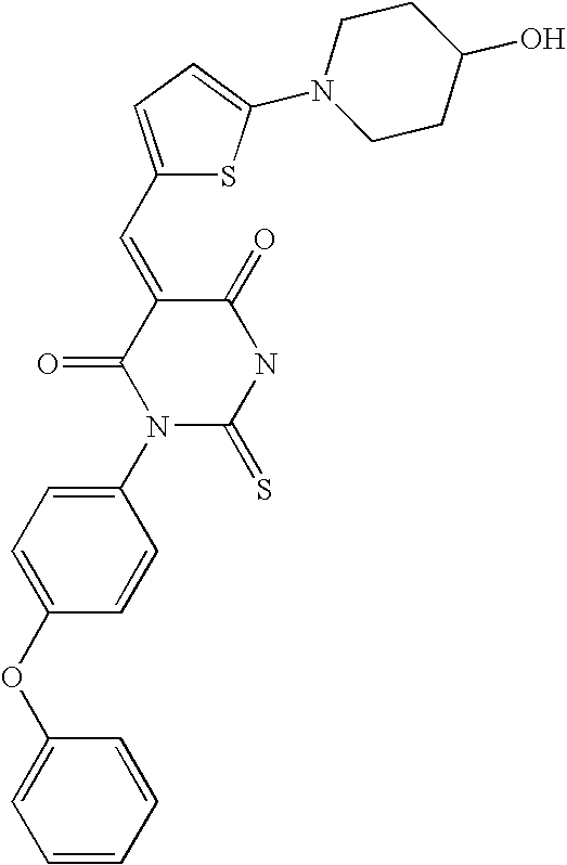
C1(OC2=CC=C(N3C(=S)NC(=O)C(=CC4=CC=C(N5CCC(O)CC5)S4)C3=O)C=C2)=CC=CC=C1
